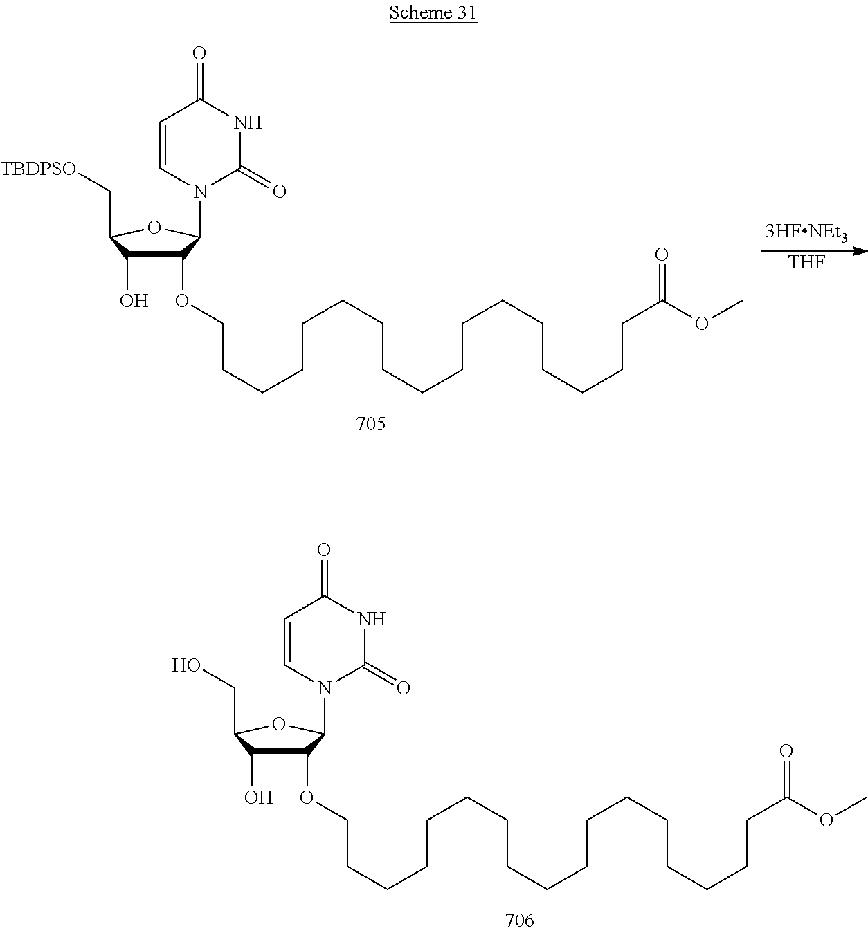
C1(OCCCCCCCCCCCCCCCCCC(=O)OC)C(O)C(CO)OC1N1C(=O)NC(=O)C=C1.[THF].C1(OCCCCCCCCCCCCCCCCCC(=O)OC)C(O)C(C[TBDPSO])OC1N1C(=O)NC(=O)C=C1
